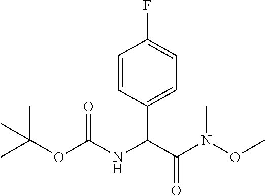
CC(OC(NC(C(N(OC)C)=O)C1=CC=C(F)C=C1)=O)(C)C
